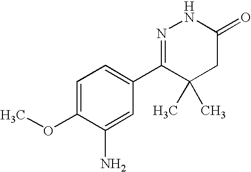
C1=C(OC)C(N)=CC(C2=NNC(=O)CC2(C)C)=C1
